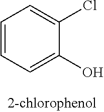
C1=CC=C(O)C(Cl)=C1
